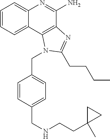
C1=CC=C2C(=C1)N=C(N)C1=C2N(CC2=CC=C(CNCCC3(C)CC3)C=C2)C(CCCC)=N1
